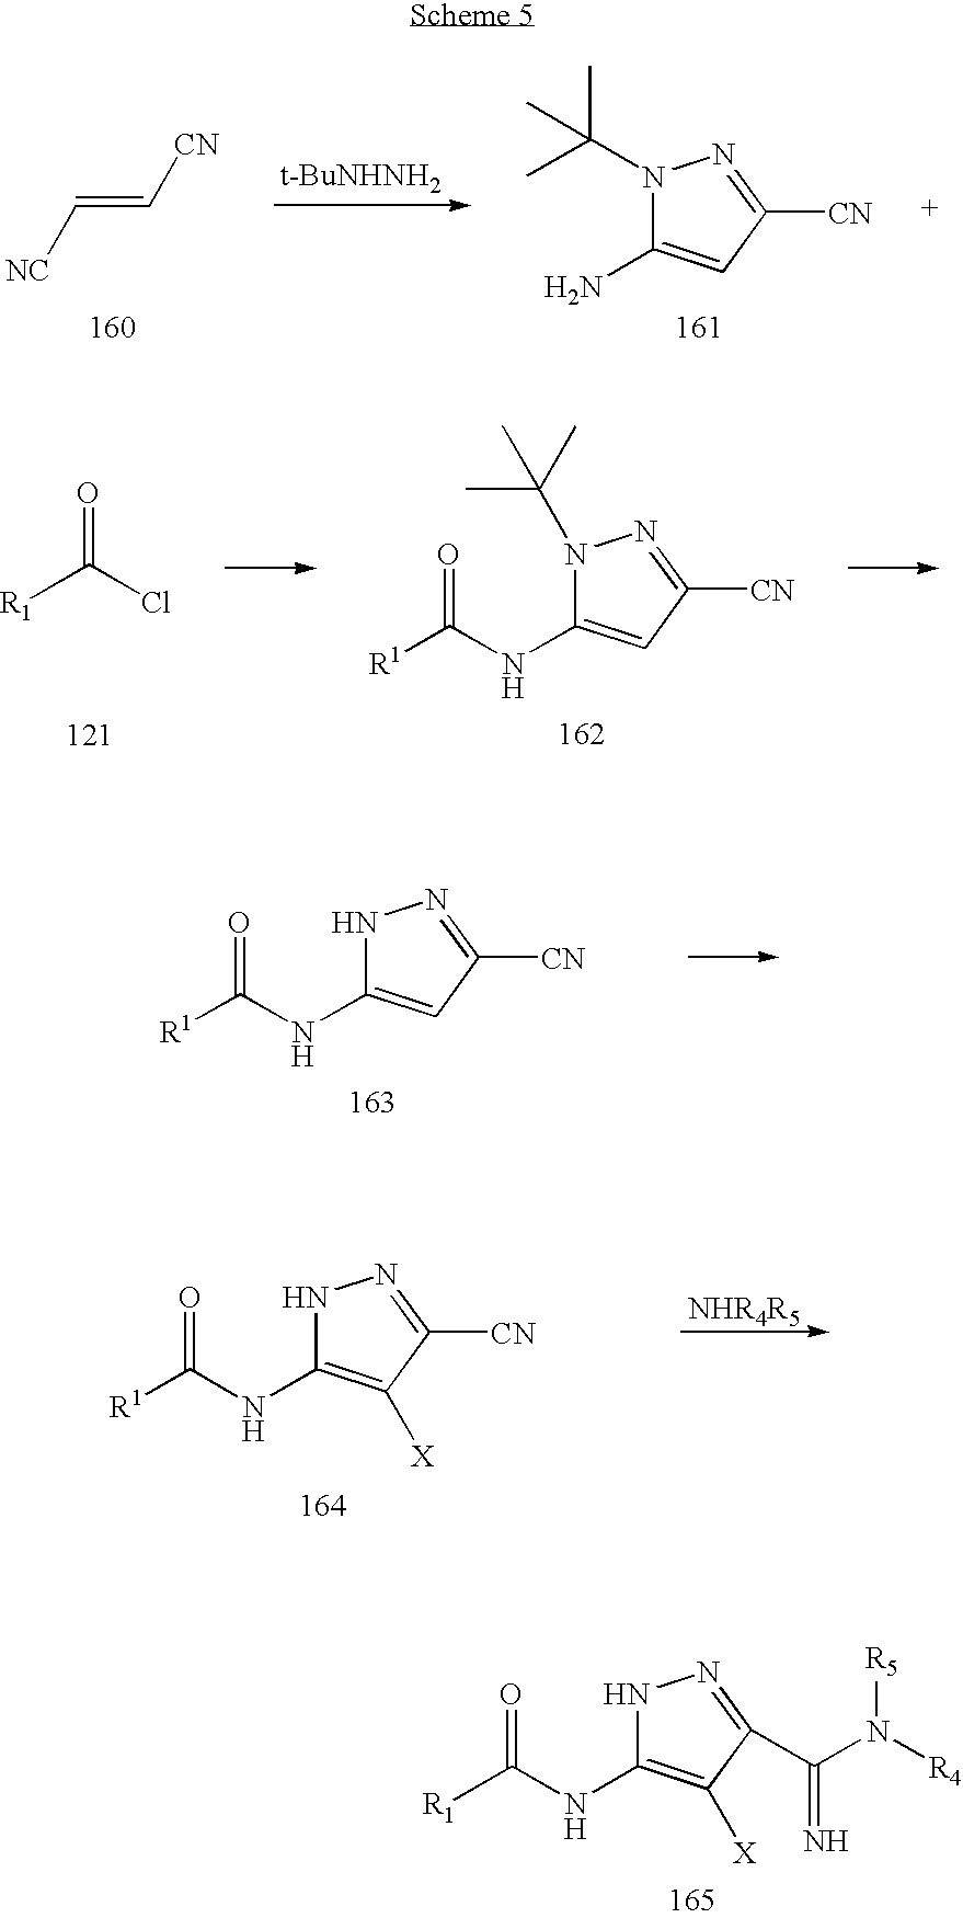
N1(C(C)(C)C)C(N)=CC([CN])=N1.C([NC])=C[CN].[t-BuNHNH2].[R1]C(Cl)=O.N1(C(C)(C)C)C(NC([R1])=O)=CC([CN])=N1.N1C(NC([R1])=O)=CC([CN])=N1.N1C(NC([R1])=O)=C([X])C([CN])=N1.N1C(NC([R1])=O)=C([X])C(C(N([R4])[R5])=N)=N1
